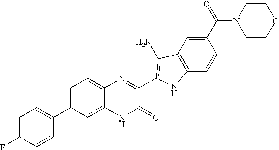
C1=C2C(=CC=C1C1=CC=C(F)C=C1)N=C(C1=C(N)C3=C(C=CC(C(N4CCOCC4)=O)=C3)N1)C(=O)N2
